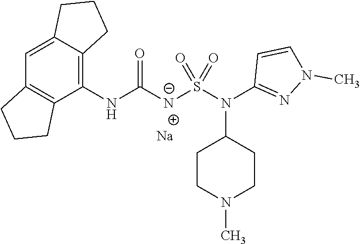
C1=C2C(=C(NC([N-]S(N(C3=NN(C)C=C3)C3CCN(C)CC3)(=O)=O)=O)C3=C1CCC3)CCC2.[Na]
